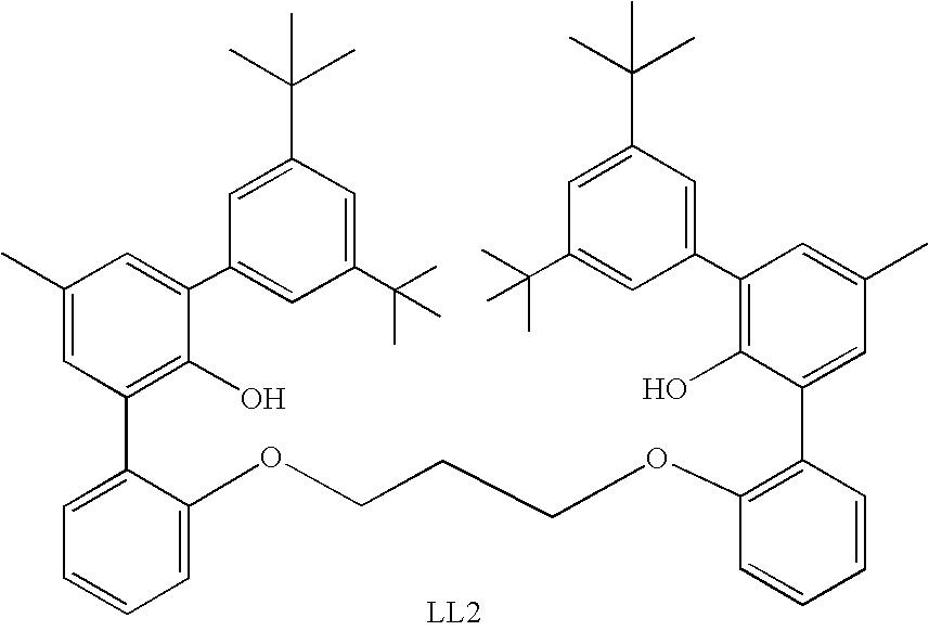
C1=C(C2=C(O)C(C3=CC(C(C)(C)C)=CC(C(C)(C)C)=C3)=CC(C)=C2)C(OCCCOC2=C(C3=CC(C)=CC(C4=CC(C(C)(C)C)=CC(C(C)(C)C)=C4)=C3O)C=CC=C2)=CC=C1
